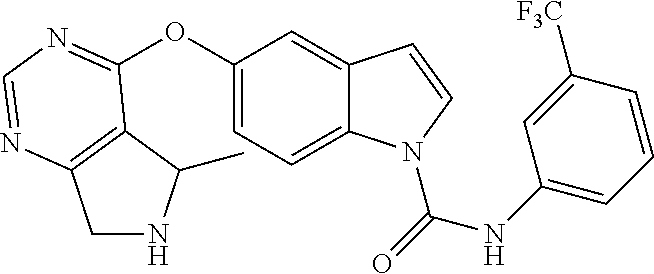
C1(OC2=NC=NC3=C2C(C)NC3)=CC=C2C(=C1)C=CN2C(=O)NC1=CC=CC([F3C])=C1
